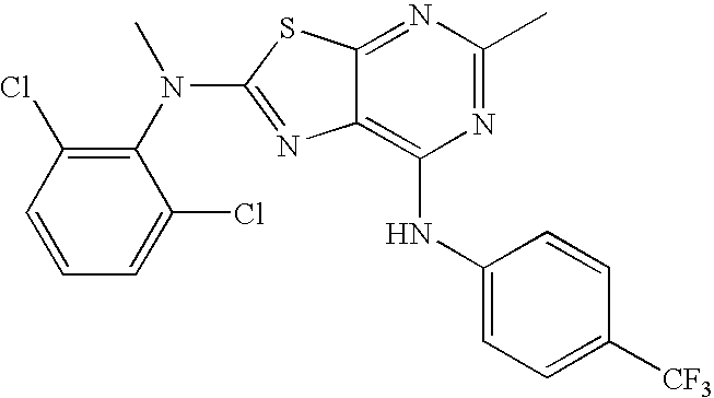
N1=C(C)N=C2C(=C1NC1=CC=C([CF3])C=C1)N=C(N(C1=C(Cl)C=CC=C1Cl)C)S2
